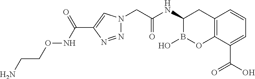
C12=C(C(C(O)=O)=CC=C1)OB(O)C(NC(CN1N=NC(C(NOCCN)=O)=C1)=O)C2
